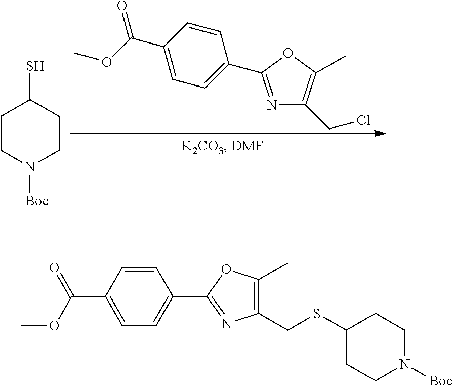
C1CN([Boc])CCC1S.O=C(OC)C1=CC=C(C2=NC(CCl)=C(C)O2)C=C1.C1=CC(C(OC)=O)=CC=C1C1=NC(CSC2CCN([Boc])CC2)=C(C)O1
